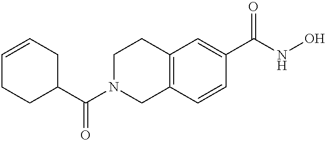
C1(C(N2CC3=C(CC2)C=C(C(NO)=O)C=C3)=O)CC=CCC1
